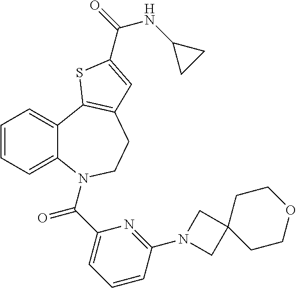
C1=CC=C2C(=C1)C1=C(CCN2C(C2=CC=CC(N3CC4(C3)CCOCC4)=N2)=O)C=C(C(=O)NC2CC2)S1
